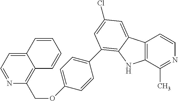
C12=C(C(C)=NC=C1)NC1=C(C3=CC=C(OCC4=C5C(=CC=N4)C=CC=C5)C=C3)C=C(Cl)C=C21
